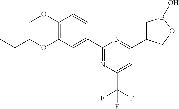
C1(OC)=C(OCCC)C=C(C2=NC(C(F)(F)F)=CC(C3CB(O)OC3)=N2)C=C1
